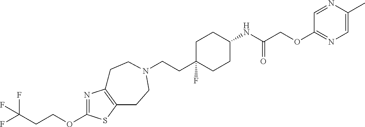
N1=C(OCCC(F)(F)F)SC2=C1CCN(CCC1(F)CCC(NC(COC3=NC=C(C)N=C3)=O)CC1)CC2
